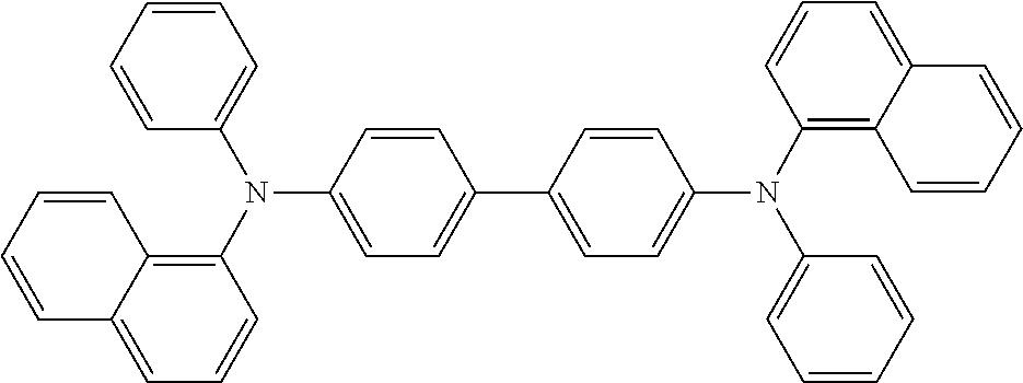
C1=CC=C2C(=C1N(C1=CC=CC=C1)C1=CC=C(C3=CC=C(N(C4=CC=CC=C4)C4=C5C=CC=CC5=CC=C4)C=C3)C=C1)C=CC=C2
